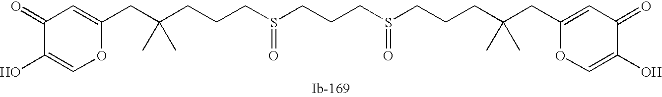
C(CS(=O)CCCS(=O)CCCC(CC1=CC(=O)C(O)=CO1)(C)C)CC(CC1=CC(=O)C(O)=CO1)(C)C
